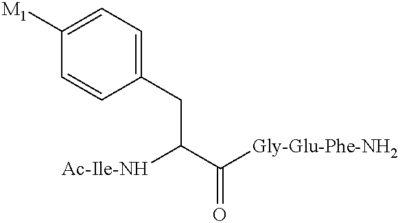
C1([M1])=CC=C(CC(C([Gly-Glu-Phe-NH2])=O)[Ac-Ile-NH])C=C1
